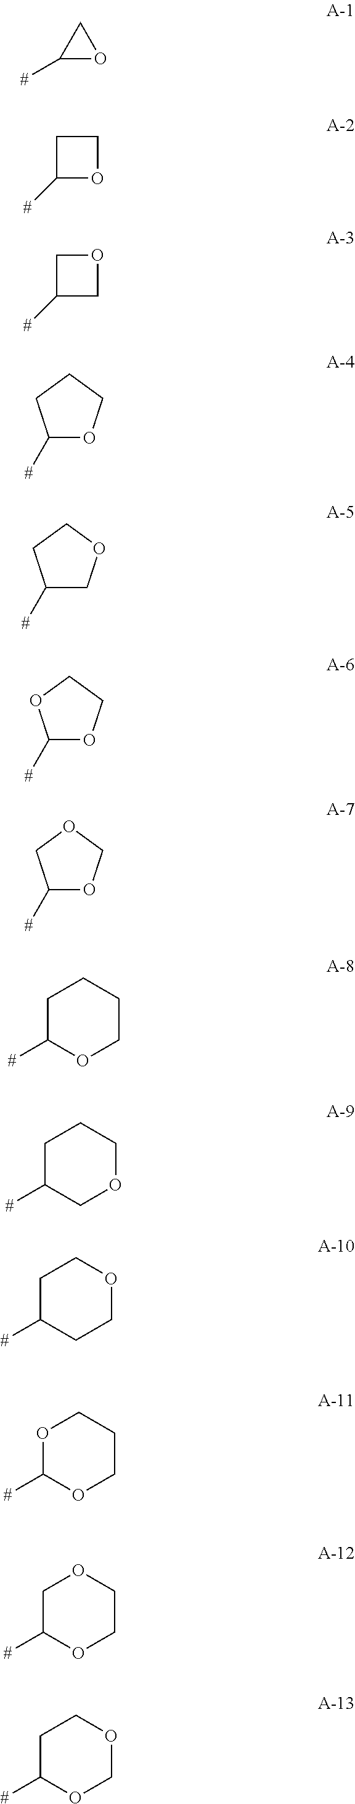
C1([#])OC1.C1CC([#])O1.O1CC([#])C1.C1([#])OCCC1.C1([#])COCC1.C1([#])OCCO1.C1([#])OCOC1.C1C([#])OCCC1.C1C([#])COCC1.C1C([#])CCOC1.O1C([#])OCCC1.C1C([#])OCCO1.C1C([#])OCOC1
